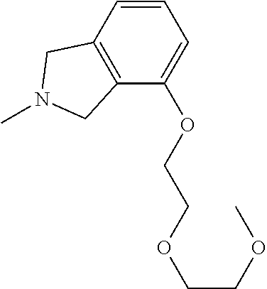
C1=CC2=C(C(OCCOCCOC)=C1)CN(C)C2
